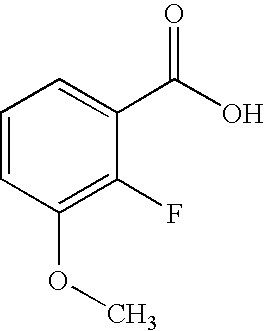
C1=CC(OC)=C(F)C(C(=O)O)=C1
